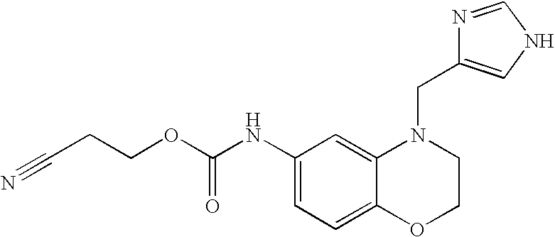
C1(NC(OCCC#N)=O)=CC=C2C(=C1)N(CC1=CNC=N1)CCO2
